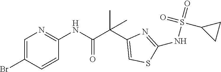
C1=C(Br)C=CC(NC(C(C2=CSC(NS(=O)(=O)C3CC3)=N2)(C)C)=O)=N1
